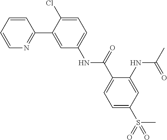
C1=CC=CN=C1C1=CC(NC(C2=CC=C(S(=O)(C)=O)C=C2NC(C)=O)=O)=CC=C1Cl
